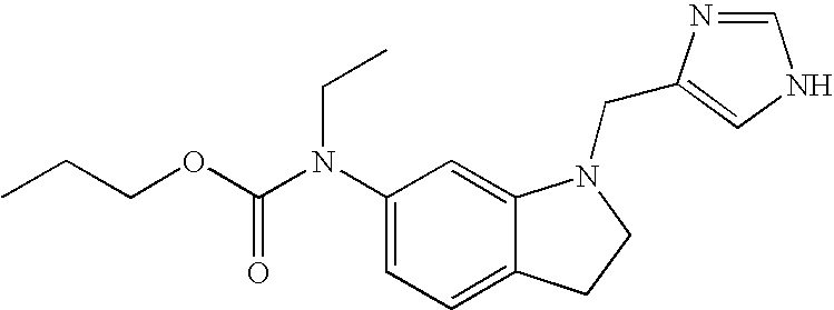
C1(N(C(OCCC)=O)CC)=CC=C2C(=C1)N(CC1=CNC=N1)CC2
